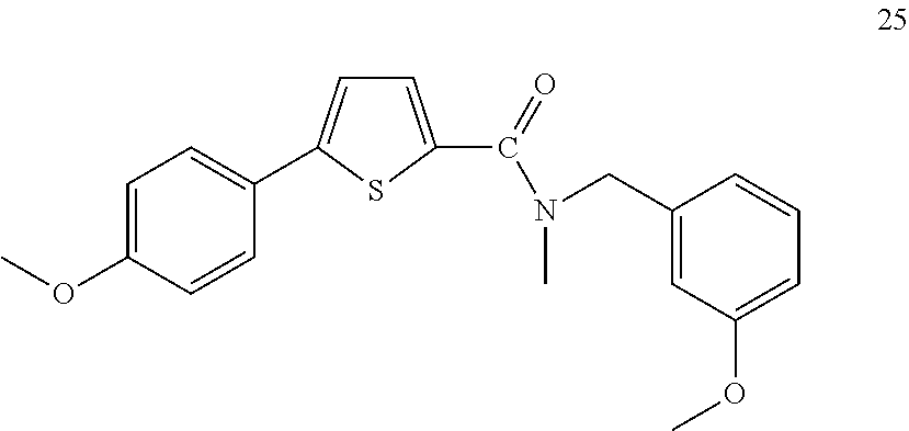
C1(CN(C(C2=CC=C(C3=CC=C(OC)C=C3)S2)=O)C)=CC(OC)=CC=C1
